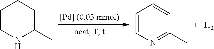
C1CNC(C)CC1.C1=CN=C(C)C=C1.[H2]
